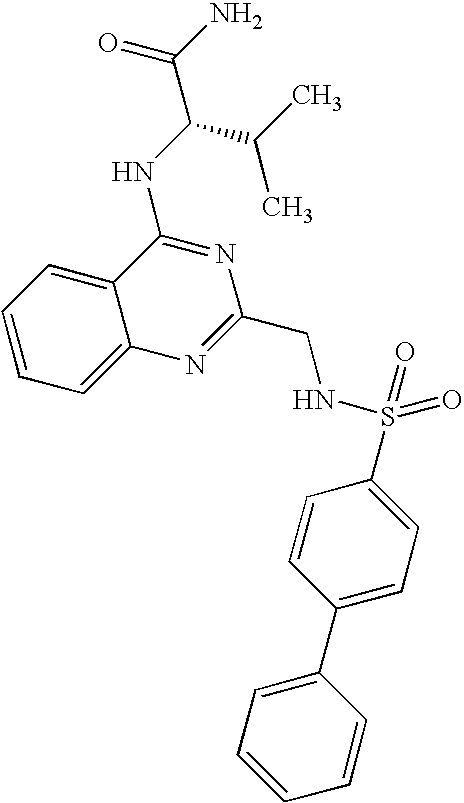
C1=CC=C2C(=C1)C(NC(C(C)C)C(N)=O)=NC(CNS(C1=CC=C(C3=CC=CC=C3)C=C1)(=O)=O)=N2
